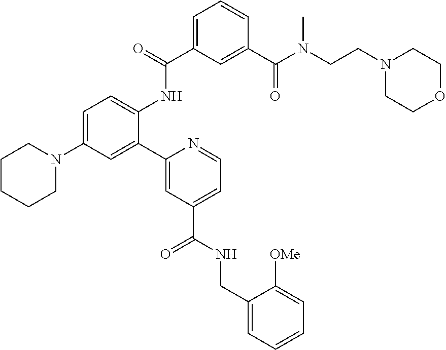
C1CCCN(C2=CC=C(NC(C3=CC=CC(C(N(CCN4CCOCC4)C)=O)=C3)=O)C(C3=CC(C(NCC4=CC=CC=C4[OMe])=O)=CC=N3)=C2)C1
